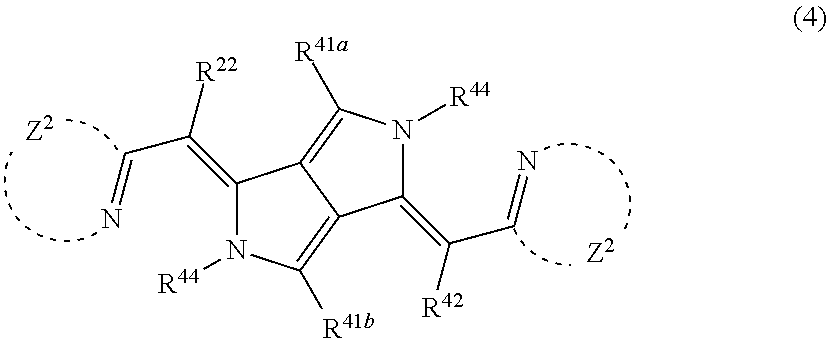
C1(=C([R22])C=N)N([R44])C([R41b])=C2C1=C([R41a])N([R44])C2=C([R42])C=N
